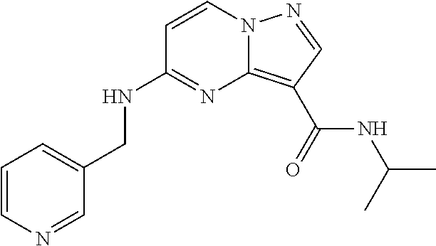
C1=CN=CC(CNC2=NC3=C(C(NC(C)C)=O)C=NN3C=C2)=C1
